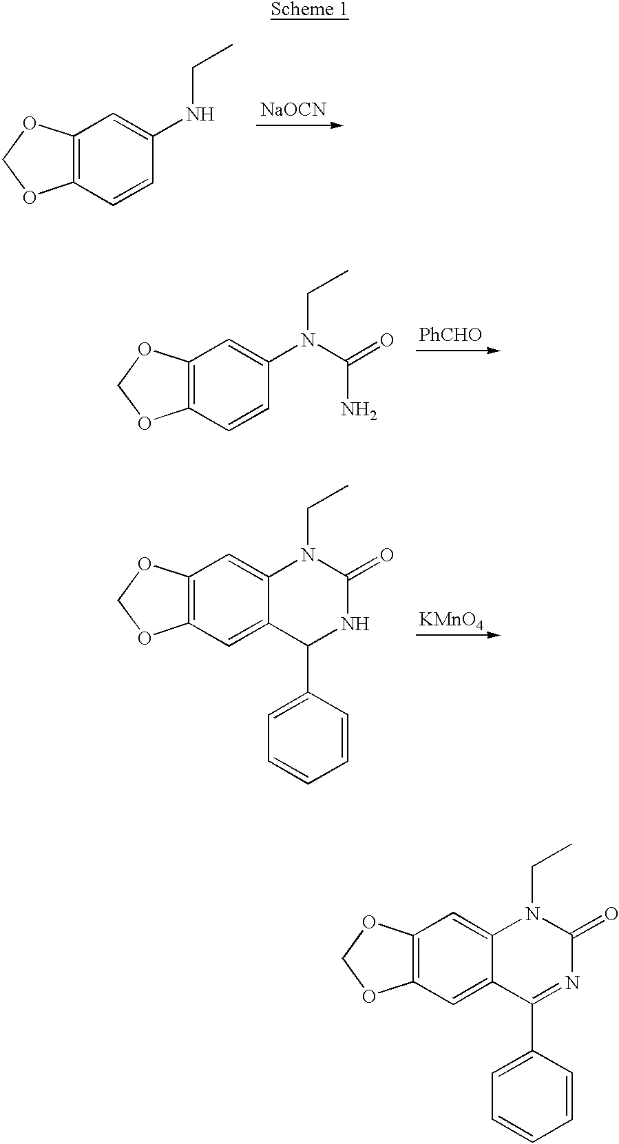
C12=C(C=CC(NCC)=C1)OCO2.[NaOCN].C12=C(C=CC(N(CC)C(=O)N)=C1)OCO2.C12=C(C=C3C(=C1)N(CC)C(=O)NC3C1=CC=CC=C1)OCO2.[KMnO4].C12=C(C=C3C(=C1)N(CC)C(=O)N=C3C1=CC=CC=C1)OCO2
